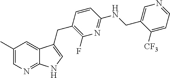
C1([CF3])=CC=NC=C1CNC1=NC(F)=C(CC2=CNC3=NC=C(C)C=C32)C=C1
